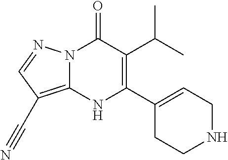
N12C(=C(C#N)C=N1)NC(C1=CCNCC1)=C(C(C)C)C2=O
